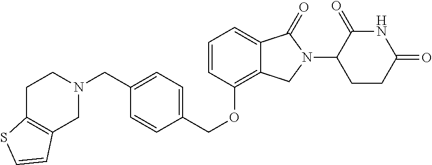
C1(OCC2=CC=C(CN3CCC4=C(C3)C=CS4)C=C2)=C2C(=CC=C1)C(=O)N(C1CCC(=O)NC1=O)C2
